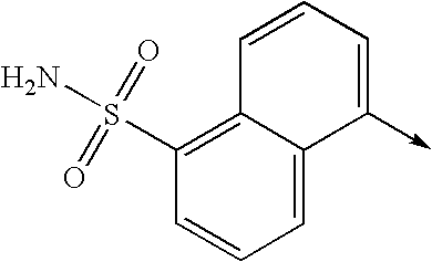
NS(C1=C2C(=CC=C1)C(->C)=CC=C2)(=O)=O
